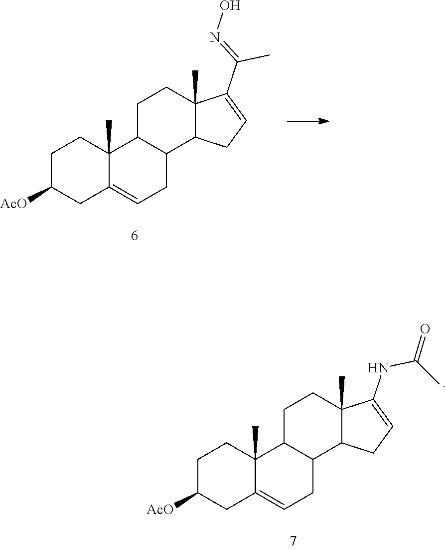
C1C([AcO])CC2=CCC3C(C2(C)C1)CCC1(C)C3CC=C1C(=NO)C.C1C([AcO])CC2=CCC3C(C2(C)C1)CCC1(C)C3CC=C1NC(C)=O
